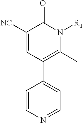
C1=CN=CC=C1C1=C(C)N([R1])C(=O)C([NC])=C1
